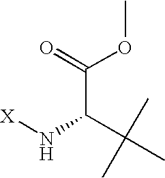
[X]NC(C(C)(C)C)C(=O)OC
